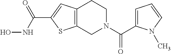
C12=C(CN(C(C3=CC=CN3C)=O)CC1)SC(C(NO)=O)=C2
